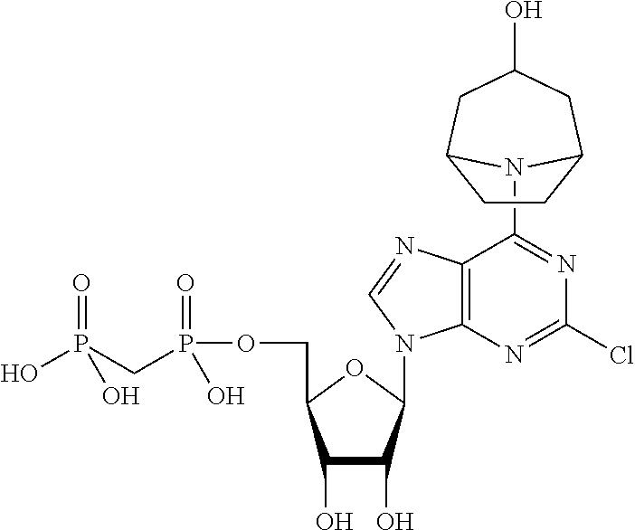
C1(O)C(O)C(N2C3=C(C(N4C5CCC4CC(O)C5)=NC(Cl)=N3)N=C2)OC1COP(CP(=O)(O)O)(=O)O
